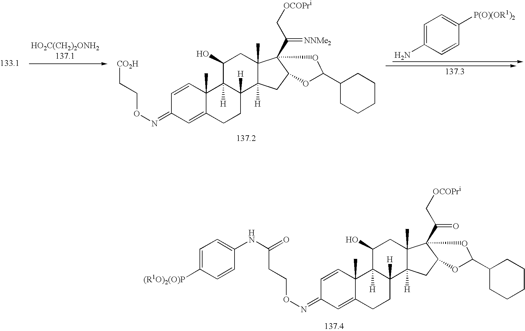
C1=CC2(C)C(=CC1=NOCC[CO2H])CCC1([H])C2([H])C(O)CC2(C)C1([H])CC1C2(C(=[NNMe2])C[OCOPri])OC(C2CCCCC2)O1.C1=C(N)C=CC([P(O)(OR1)2])=C1.C1=CC2(C)C(=CC1=NOCCC(NC1=CC=C([(R1O)2(O)P])C=C1)=O)CCC1([H])C2([H])C(O)CC2(C)C1([H])CC1C2(C(=O)C[OCOPri])OC(C2CCCCC2)O1
